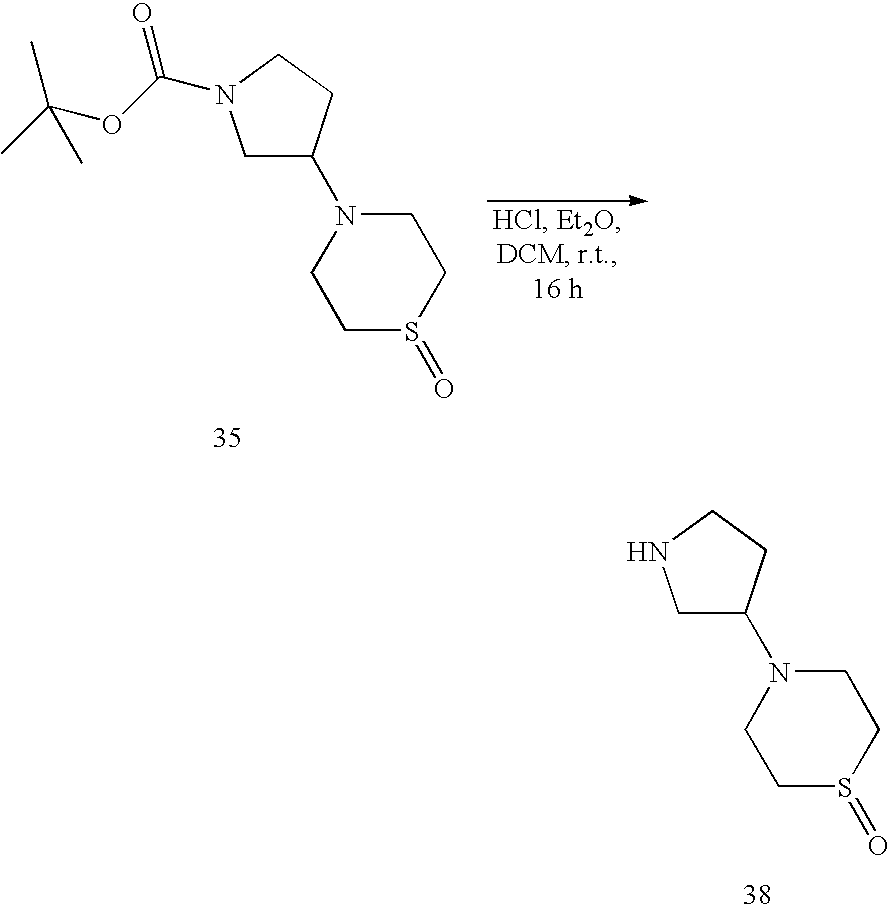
C1C(N2CCS(=O)CC2)CCN1C(OC(C)(C)C)=O.C1C(N2CCS(=O)CC2)CCN1
